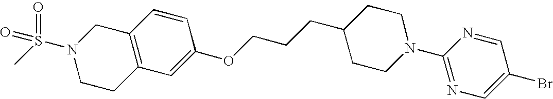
C12=C(C=C(OCCCC3CCN(C4=NC=C(Br)C=N4)CC3)C=C1)CCN(S(C)(=O)=O)C2
